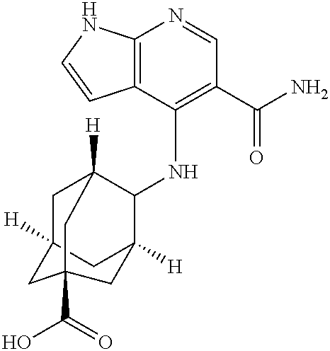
C12=C(C(NC3C4([H])CC5([H])CC3([H])CC(C(=O)O)(C5)C4)=C(C(N)=O)C=N1)C=CN2
